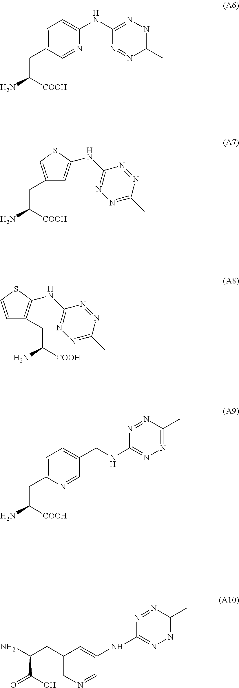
C1=C(CC(N)[COOH])C=NC(NC2=NN=C(C)N=N2)=C1.C(C(N)[COOH])C1=CSC(NC2=NN=C(C)N=N2)=C1.C1=CSC(NC2=NN=C(C)N=N2)=C1CC(N)[COOH].C1=C(CC(N)[COOH])N=CC(CNC2=NN=C(C)N=N2)=C1.N1=C(NC2=CC(CC(N)C(O)=O)=CN=C2)N=NC(C)=N1
